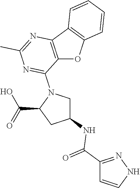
C12=C(C3=C(O1)C=CC=C3)N=C(C)N=C2N1C(C(=O)O)CC(NC(=O)C2=NNC=C2)C1
